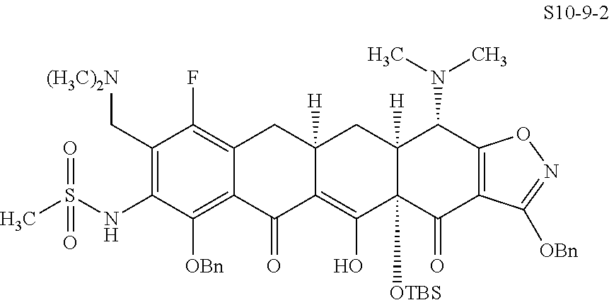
N(C1=C(C[(H3C)2N])C(F)=C2C(=C1[OBn])C(=O)C1=C(O)C3([OTBS])C([H])(CC1([H])C2)C(N(C)C)C1=C(C3=O)C([OBn])=NO1)S(C)(=O)=O
